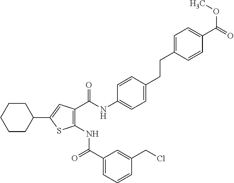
C1CC(C2=CC(C(NC3=CC=C(CCC4=CC=C(C(=O)OC)C=C4)C=C3)=O)=C(NC(C3=CC=CC(CCl)=C3)=O)S2)CCC1
